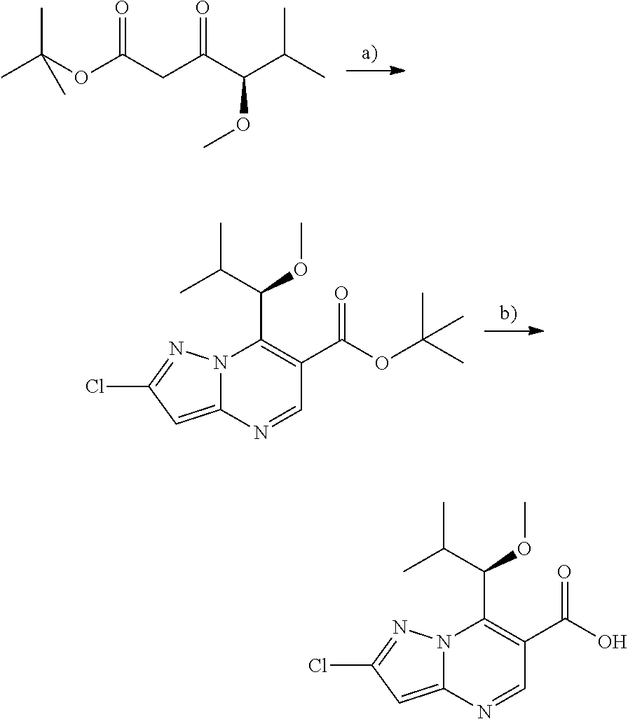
CC(OC(CC(C(C(C)C)OC)=O)=O)(C)C.C1=NC2=CC(Cl)=NN2C(C(C(C)C)OC)=C1C(OC(C)(C)C)=O.C1=NC2=CC(Cl)=NN2C(C(C(C)C)OC)=C1C(O)=O
